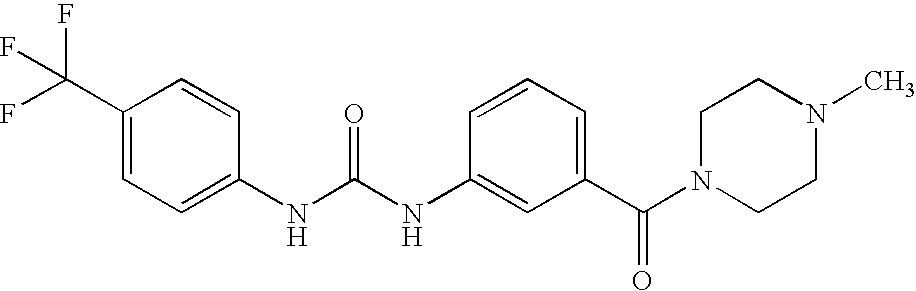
N(C(NC1=CC(C(N2CCN(C)CC2)=O)=CC=C1)=O)C1=CC=C(C(F)(F)F)C=C1
